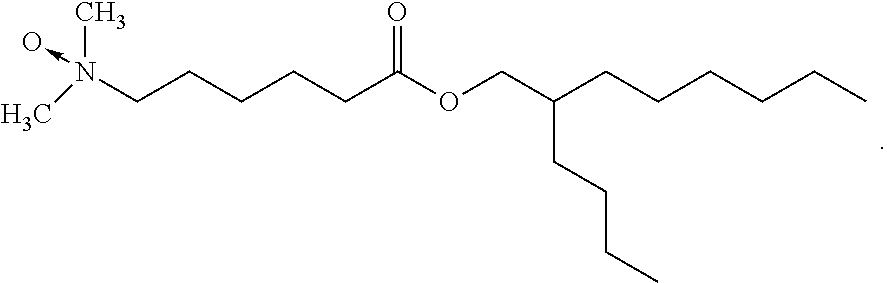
O<-N(CCCCCC(OCC(CCCCCC)CCCC)=O)(C)C
